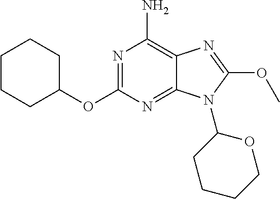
N1=C(OC2CCCCC2)N=C2C(=C1N)N=C(OC)N2C1OCCCC1
